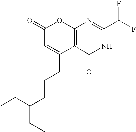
C1(=O)C=C(CCCC(CC)CC)C2=C(O1)N=C(C(F)F)NC2=O
